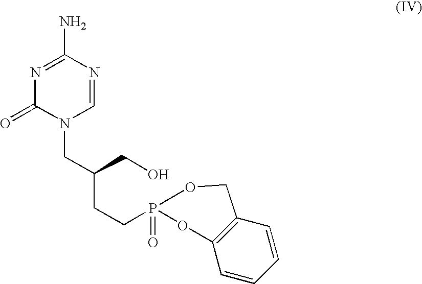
N1=C(N)N=CN(CC(CCP2(=O)OC3=C(C=CC=C3)CO2)CO)C1=O
